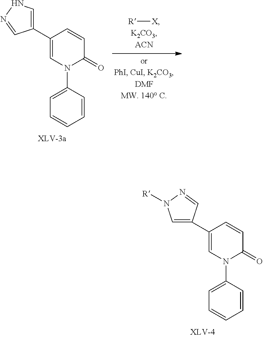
[R][X].C1=C(N2C=C(C3=CNN=C3)C=CC2=O)C=CC=C1.C1=C(N2C=C(C3=CN([R])N=C3)C=CC2=O)C=CC=C1
